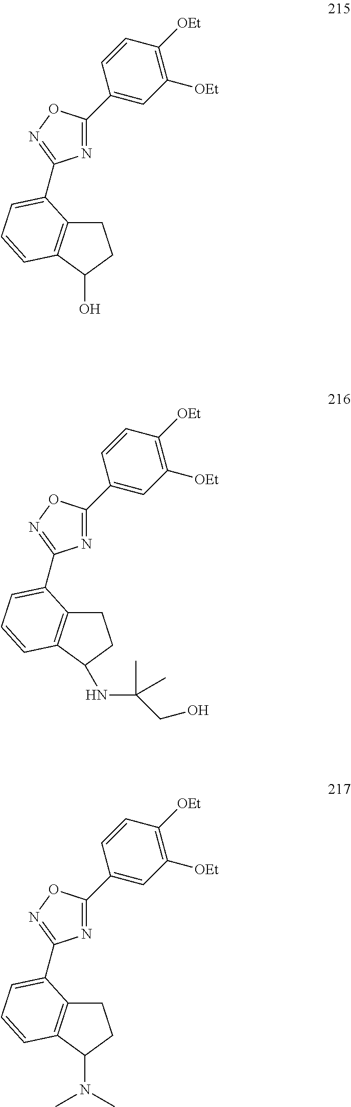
C1(C2=NC(C3=CC=CC4=C3CCC4O)=NO2)=CC([OEt])=C([OEt])C=C1.C1(C2=NC(C3=CC=CC4=C3CCC4NC(C)(C)CO)=NO2)=CC([OEt])=C([OEt])C=C1.C1(C2=NC(C3=CC=CC4=C3CCC4N(C)C)=NO2)=CC([OEt])=C([OEt])C=C1
